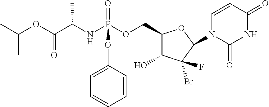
C1(COP(NC(C(OC(C)C)=O)C)(=O)OC2=CC=CC=C2)C(O)C(Br)(F)C(N2C(=O)NC(=O)C=C2)O1
